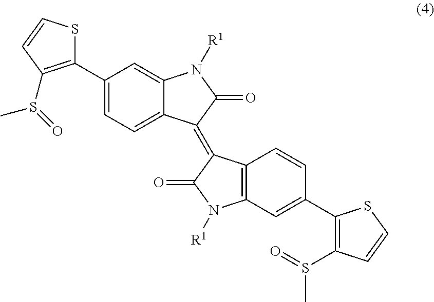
C1(C2=C(S(=O)C)C=CS2)=CC=C2C(=C1)N([R1])C(=O)C2=C1C2=C(C=C(C3=C(S(C)=O)C=CS3)C=C2)N([R1])C1=O
